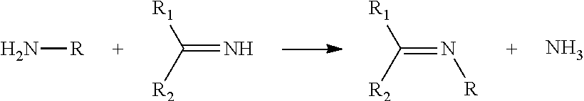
N[R].[R1]C([R2])=N.[R1]C([R2])=N[R].N
